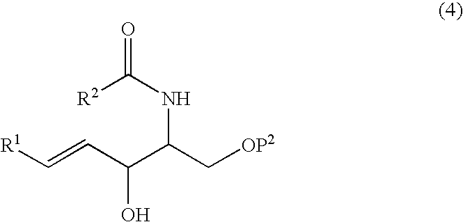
C(=CC(C(C[OP2])NC([R2])=O)O)[R1]
